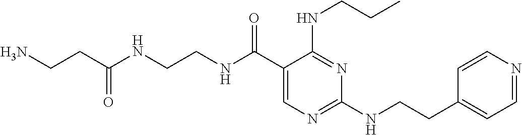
C(NC(C1=CN=C(NCCC2=CC=NC=C2)N=C1NCCC)=O)CNC(CCN)=O
